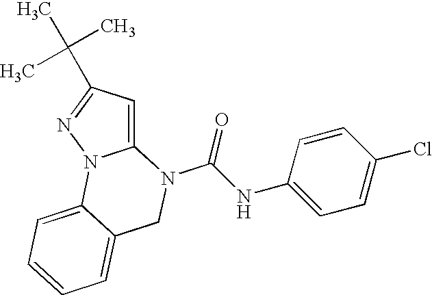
C12=CC(C(C)(C)C)=NN1C1=CC=CC=C1CN2C(NC1=CC=C(Cl)C=C1)=O
